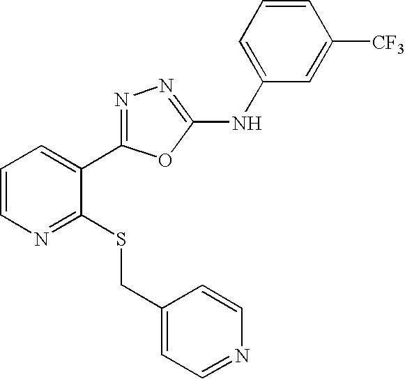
C1(CSC2=NC=CC=C2C2=NN=C(NC3=CC=CC([CF3])=C3)O2)=CC=NC=C1
